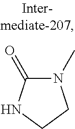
N1(C)C(=O)NCC1
